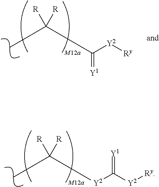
CC([R])([R])C([Y2][Ry])=[Y1].CC([R])([R])[Y2]C([Y2][Ry])=[Y1]
